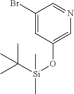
C1(Br)=CC(O[Si](C(C)(C)C)(C)C)=CN=C1
